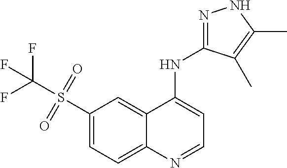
C1(S(C(F)(F)F)(=O)=O)=CC=C2C(=C1)C(NC1=NNC(C)=C1C)=CC=N2
